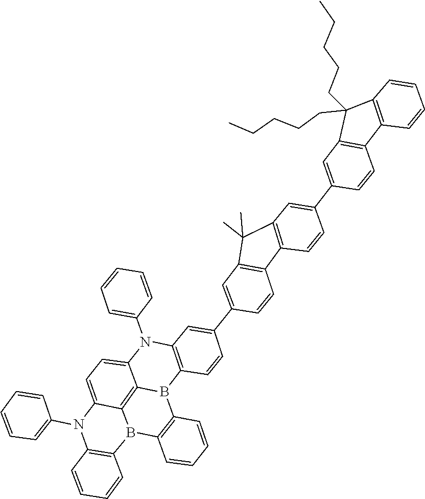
C1=CC=CC(N2C3=C(C=CC(C4=CC5=C(C6=C(C5(C)C)C=C(C5=CC7=C(C8=C(C7(CCCCC)CCCCC)C=CC=C8)C=C5)C=C6)C=C4)=C3)B3C4=C5C(=CC=C24)N(C2=CC=CC=C2)C2=C(B5C4=C3C=CC=C4)C=CC=C2)=C1
